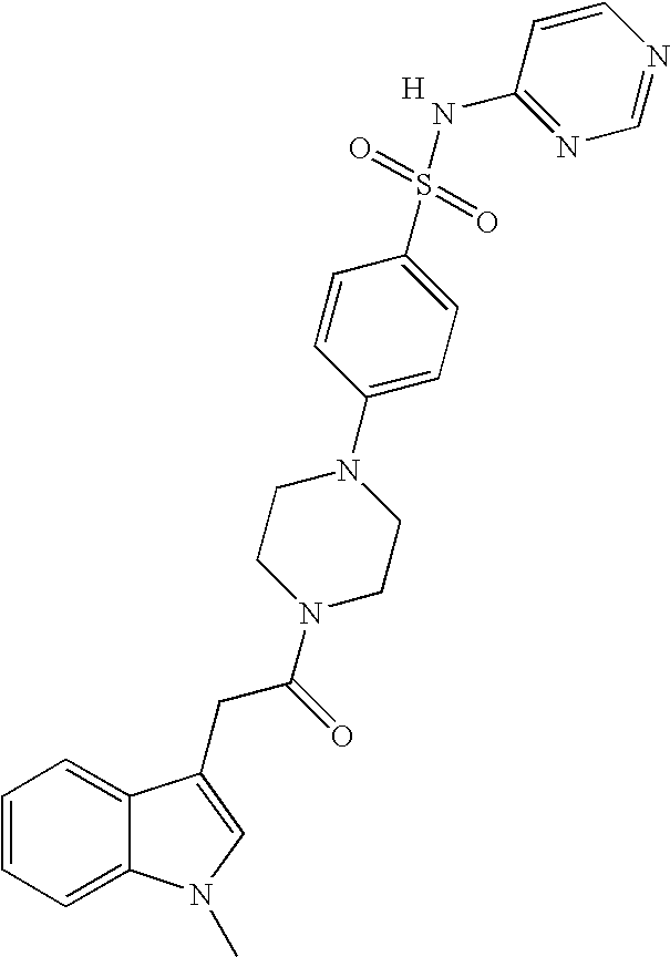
C1=CC=C2C(=C1)C(CC(N1CCN(C3=CC=C(S(=O)(=O)NC4=NC=NC=C4)C=C3)CC1)=O)=CN2C.[H]
